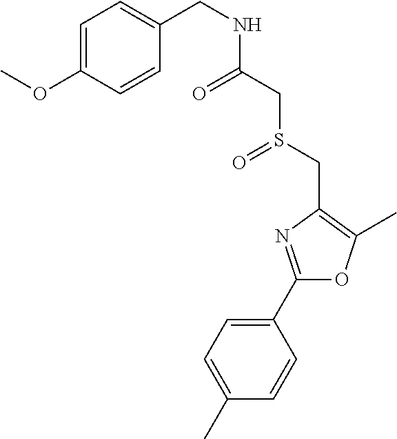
C1(C)=CC=C(C2=NC(CS(=O)CC(=O)NCC3=CC=C(OC)C=C3)=C(C)O2)C=C1
